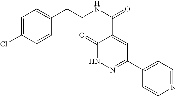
N1=CC=C(C2=NNC(=O)C(C(NCCC3=CC=C(Cl)C=C3)=O)=C2)C=C1
